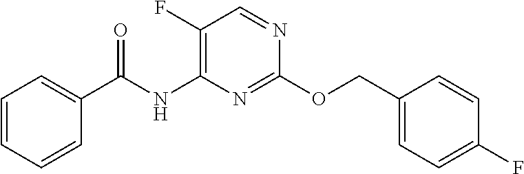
C1(OCC2=CC=C(F)C=C2)=NC(NC(C2=CC=CC=C2)=O)=C(F)C=N1
